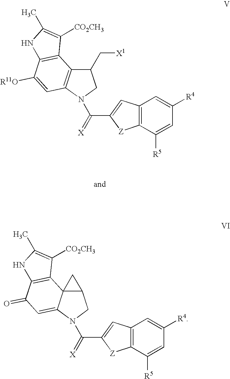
C12=C(C([R5])=CC([R4])=C1)[Z]C(C(=[X])N1C3=C(C(C[X1])C1)C1=C(C([R11O])=C3)NC(C)=C1[CO2CH3])=C2.C12=C(C([R5])=CC([R4])=C1)[Z]C(C(=[X])N1C3=CC(=O)C4=C(C35C(C1)C5)C([CO2CH3])=C(C)N4)=C2
